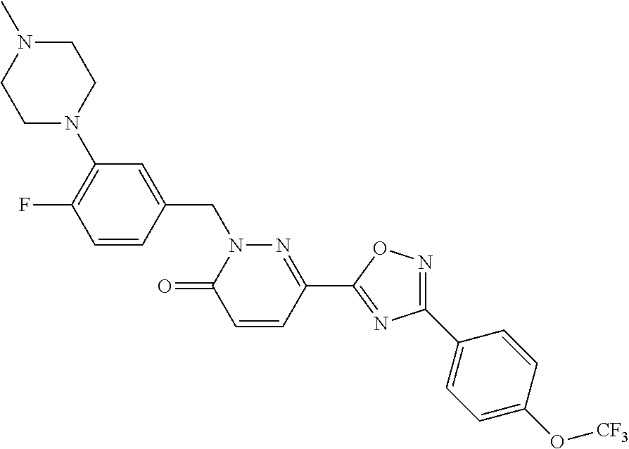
C1=CC(CN2C(=O)C=CC(C3=NC(C4=CC=C(O[CF3])C=C4)=NO3)=N2)=CC(N2CCN(C)CC2)=C1F
